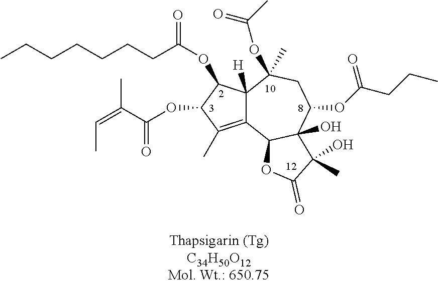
C12=C(C)C(OC(C(=CC)C)=O)C(OC(CCCCCCC)=O)C1([H])C(C)(OC(=O)C)CC(OC(CCC)=O)C1(O)C2OC(=O)C1(O)C
